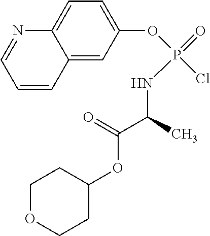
C1(OC(=O)C(NP(=O)(OC2=CC=C3C(=C2)C=CC=N3)Cl)C)CCOCC1
